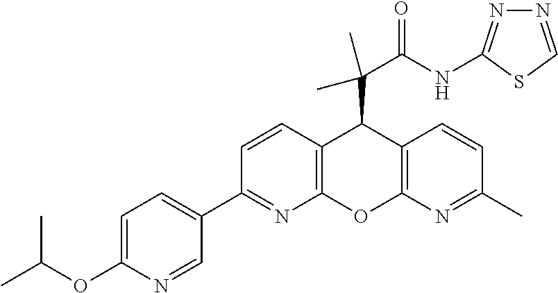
C(OC1=CC=C(C2=NC3=C(C=C2)C(C(C(NC2=NN=CS2)=O)(C)C)C2=C(O3)N=C(C)C=C2)C=N1)(C)C
